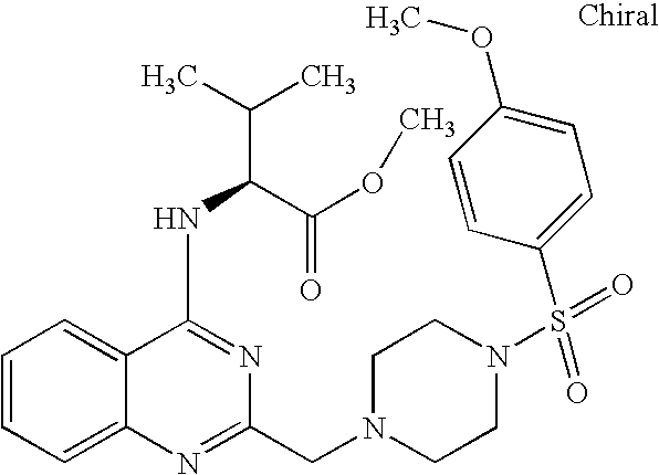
C1=CC=C2C(=C1)C(NC(C(C)C)C(OC)=O)=NC(CN1CCN(S(C3=CC=C(OC)C=C3)(=O)=O)CC1)=N2
